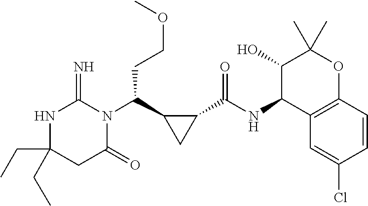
C(C1(CC)NC(=N)N(C(C2CC2C(NC2C3=C(OC(C)(C)C2O)C=CC(Cl)=C3)=O)CCOC)C(=O)C1)C
